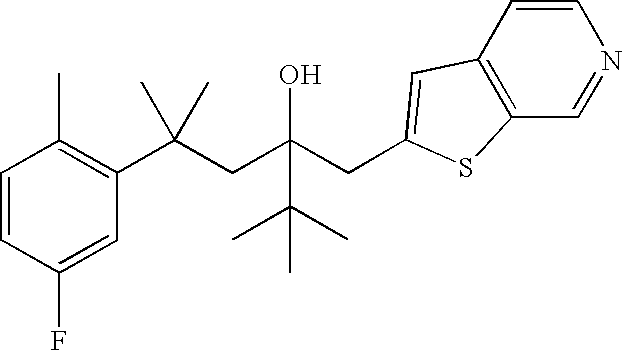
C1=CC(F)=CC(C(CC(CC2=CC3=C(C=NC=C3)S2)(O)C(C)(C)C)(C)C)=C1C
